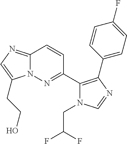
C1(C2=C(C3=NN4C(=NC=C4CCO)C=C3)N(CC(F)F)C=N2)=CC=C(F)C=C1
